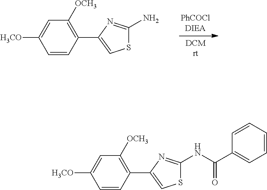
C1=CC(C2=CSC(N)=N2)=C([OCH3])C=C1[H3CO].C1=CC(C2=CSC(NC(C3=CC=CC=C3)=O)=N2)=C([OCH3])C=C1[H3CO]
